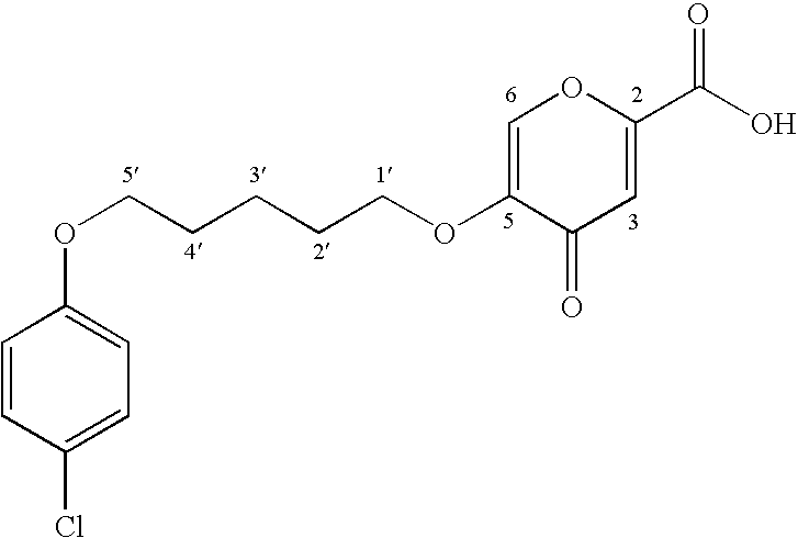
C1=CC(Cl)=CC=C1OCCCCCOC1=COC(C(O)=O)=CC1=O
